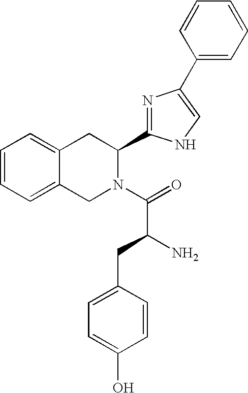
C1=CC=C2C(=C1)CC(C1=NC(C3=CC=CC=C3)=CN1)N(C(=O)C(N)CC1=CC=C(O)C=C1)C2
